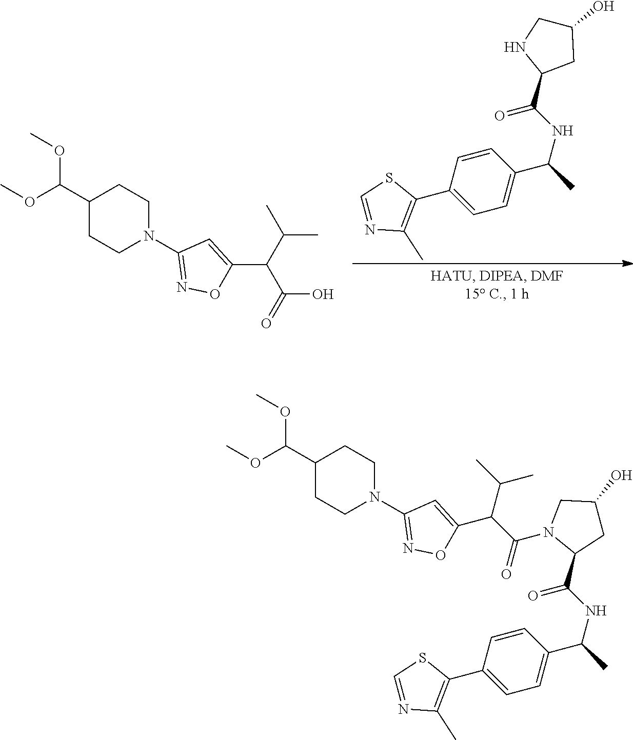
C1(C2=C(C)N=CS2)=CC=C(C(C)NC(C2CC(O)CN2)=O)C=C1.C1(C(OC)OC)CCN(C2=NOC(C(C(C)C)C(=O)O)=C2)CC1.C1(C(OC)OC)CCN(C2=NOC(C(C(=O)N3C(C(NC(C)C4=CC=C(C5=C(C)N=CS5)C=C4)=O)CC(O)C3)C(C)C)=C2)CC1
